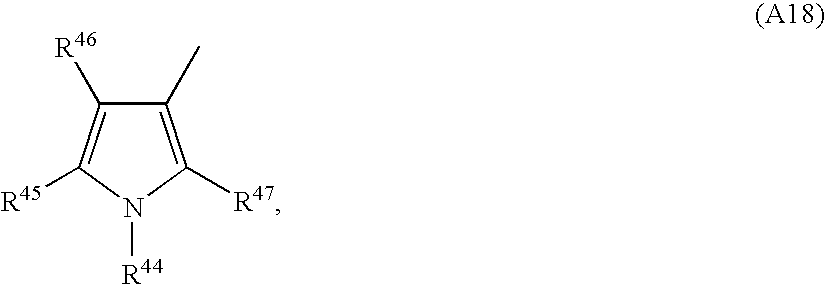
C1(C)=C([R47])N([R44])C([R45])=C1[R46]
